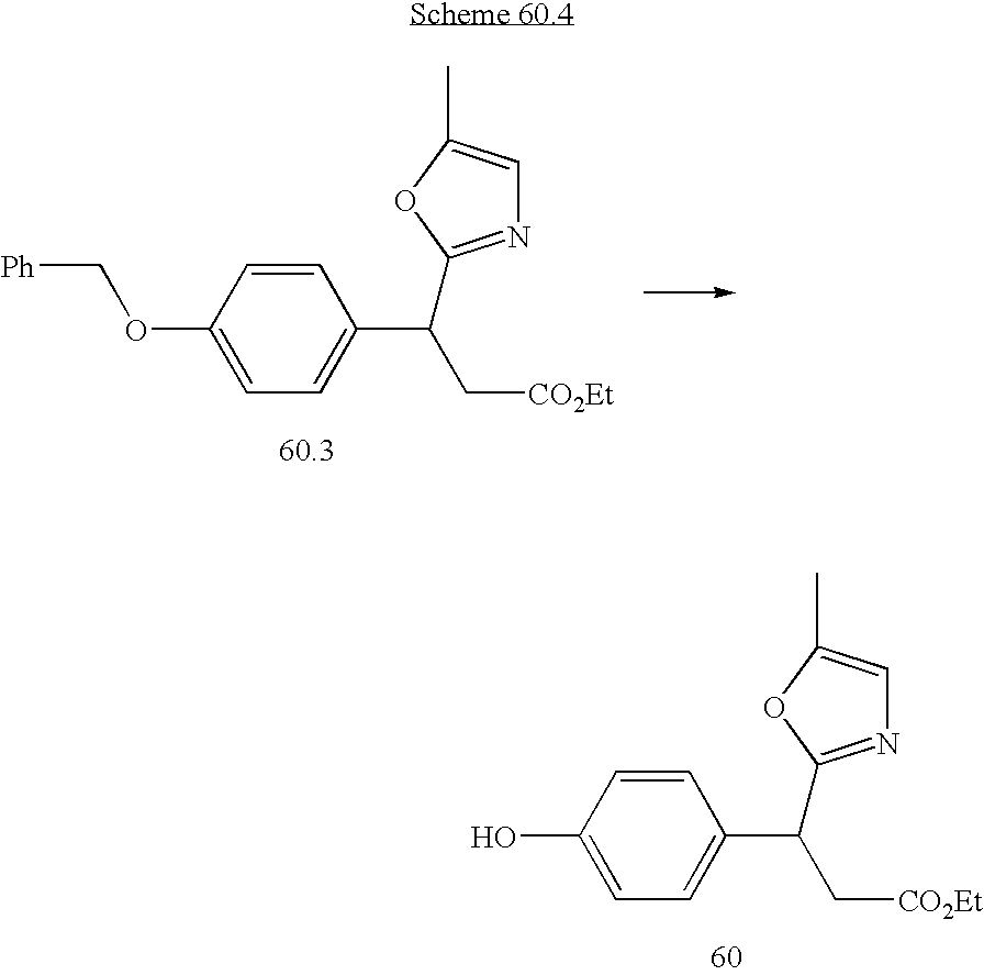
C1=CC(C(C2=NC=C(C)O2)C[CO2Et])=CC=C1OC[Ph].C1=CC(C(C2=NC=C(C)O2)C[CO2Et])=CC=C1O
